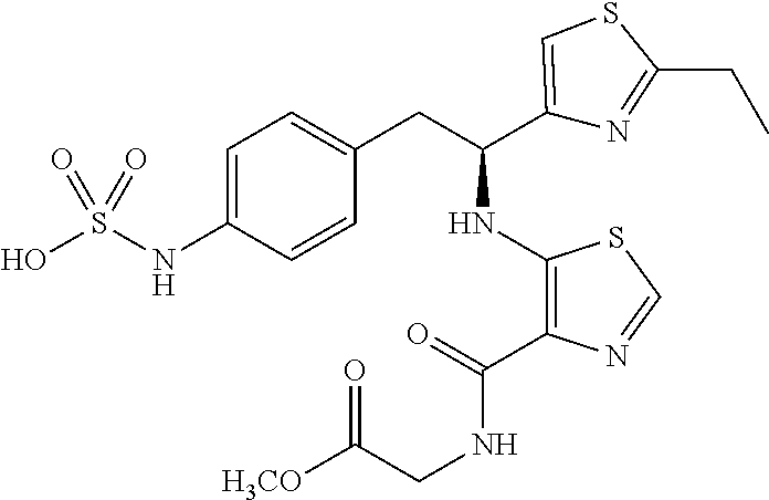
C1=C(NS(O)(=O)=O)C=CC(CC(C2=CSC(CC)=N2)NC2=C(C(=O)NCC(=O)[H3CO])N=CS2)=C1
